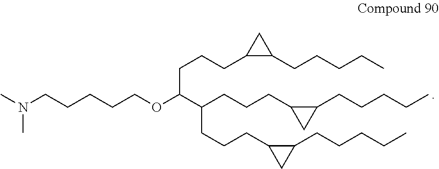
N(CCCCCOC(C(CCCC1C(CCCCC)C1)CCCC1C(CCCCC)C1)CCCC1C(CCCCC)C1)(C)C
